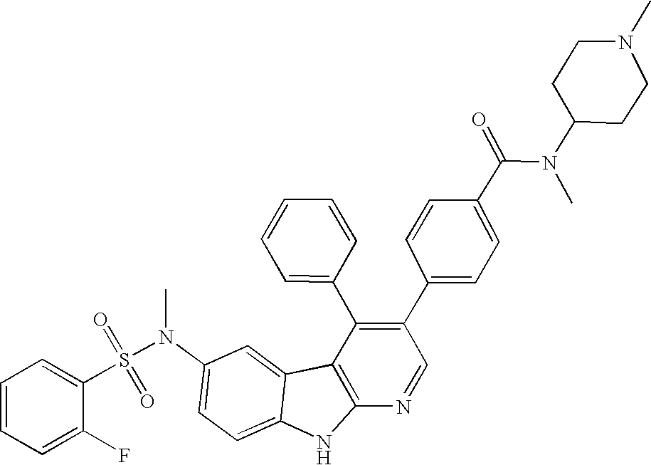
N(C1=CC=C2C(=C1)C1=C(N2)N=CC(C2=CC=C(C(N(C3CCN(C)CC3)C)=O)C=C2)=C1C1=CC=CC=C1)(S(=O)(=O)C1=CC=CC=C1F)C
